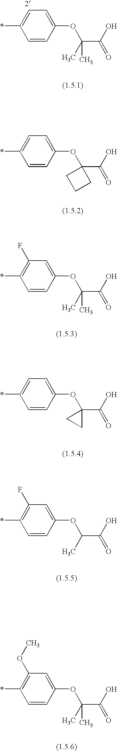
C1=C(*)C=CC(OC(C(=O)O)(C)C)=C1.C1=C(*)C=CC(OC2(C(=O)O)CCC2)=C1.C1(F)=C(*)C=CC(OC(C(=O)O)(C)C)=C1.C1=C(*)C=CC(OC2(C(=O)O)CC2)=C1.C1(F)=C(*)C=CC(OC(C(=O)O)C)=C1.C1(OC)=C(*)C=CC(OC(C(=O)O)(C)C)=C1
